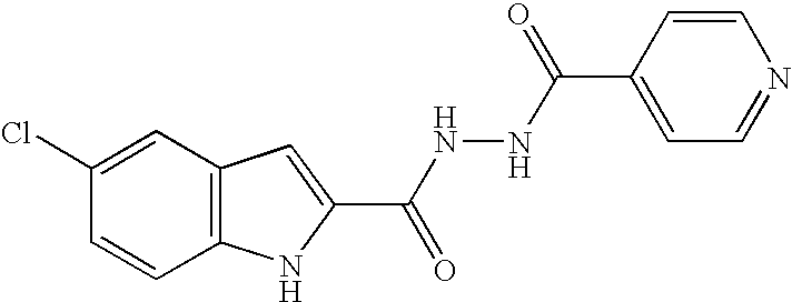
C12=C(C=C(Cl)C=C1)C=C(C(NNC(C1=CC=NC=C1)=O)=O)N2
